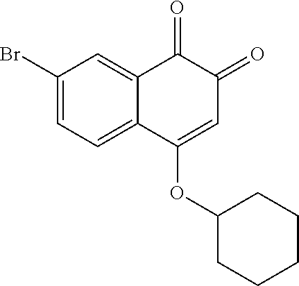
C1=C(Br)C=C2C(=C1)C(OC1CCCCC1)=CC(=O)C2=O
